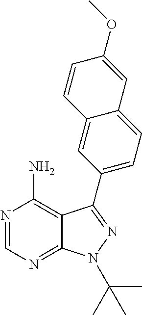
C12=NC=NC(N)=C1C(C1=CC=C3C(=C1)C=CC(OC)=C3)=NN2C(C)(C)C
